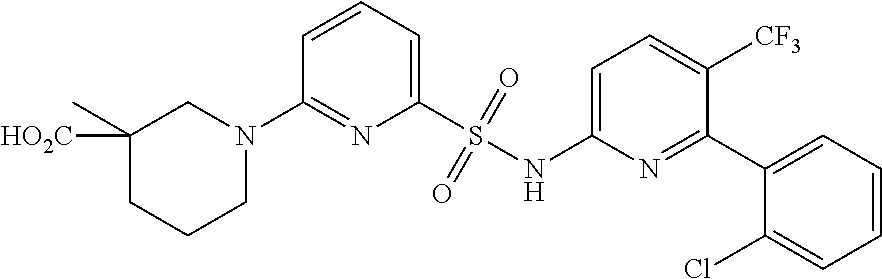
C1=CC=C(S(NC2=CC=C([CF3])C(C3=CC=CC=C3Cl)=N2)(=O)=O)N=C1N1CC(C)([HO2C])CCC1
